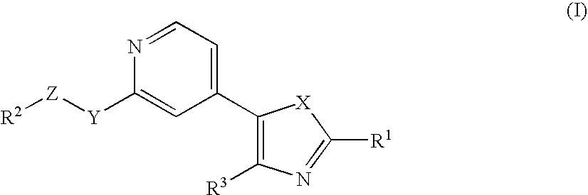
C1([Y][Z][R2])=CC(C2=C([R3])N=C([R1])[X]2)=CC=N1
